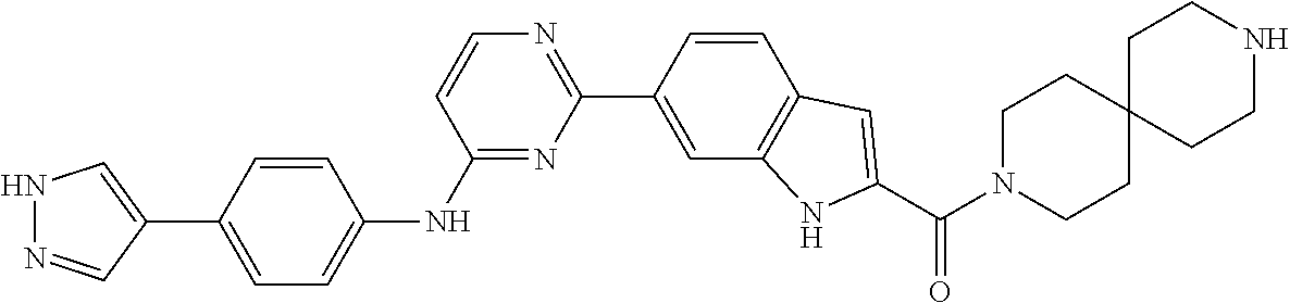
C1=CC(C2=NC=CC(NC3=CC=C(C4=CNN=C4)C=C3)=N2)=CC2=C1C=C(C(N1CCC3(CC1)CCNCC3)=O)N2
